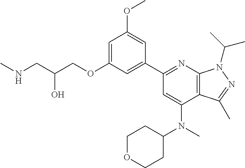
C(O)(CNC)COC1=CC(OC)=CC(C2=NC3=C(C(N(C4CCOCC4)C)=C2)C(C)=NN3C(C)C)=C1
